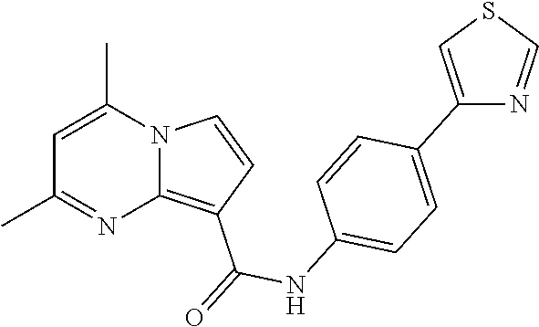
C1=C(C)N2C(=C(C(=O)NC3=CC=C(C4=CSC=N4)C=C3)C=C2)N=C1C
